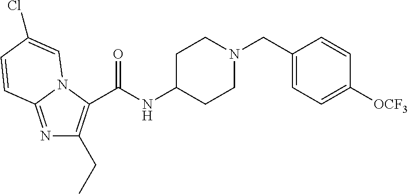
N1=C2N(C(C(=O)NC3CCN(CC4=CC=C([OCF3])C=C4)CC3)=C1CC)C=C(Cl)C=C2
